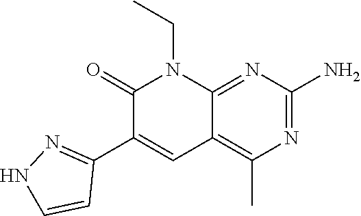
N1(CC)C(=O)C(C2=NNC=C2)=CC2=C(C)N=C(N)N=C12
